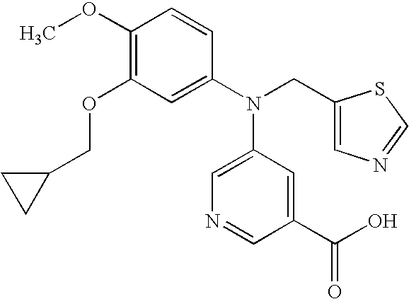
C1(OC)=C(OCC2CC2)C=C(N(CC2=CN=CS2)C2=CN=CC(C(=O)O)=C2)C=C1
